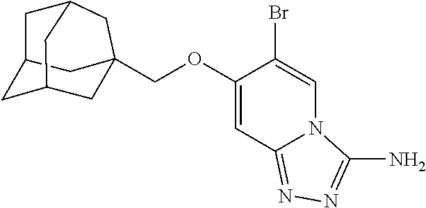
C12CC3(COC4=CC5=NN=C(N)N5C=C4Br)CC(CC(C1)C3)C2
